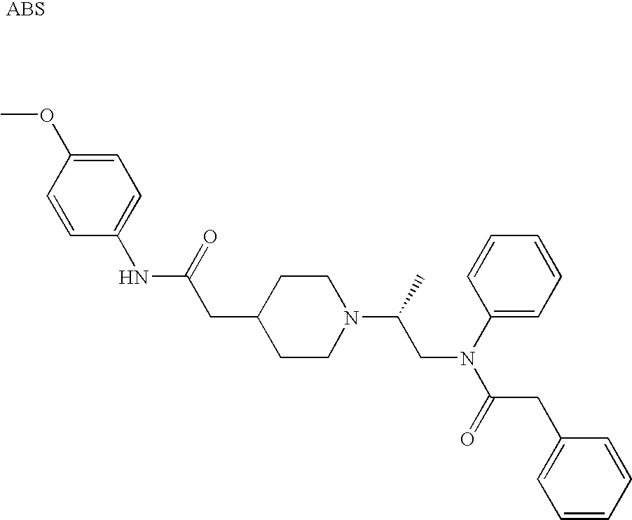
C1=C(OC)C=CC(NC(CC2CCN(C(C)CN(C(CC3=CC=CC=C3)=O)C3=CC=CC=C3)CC2)=O)=C1
